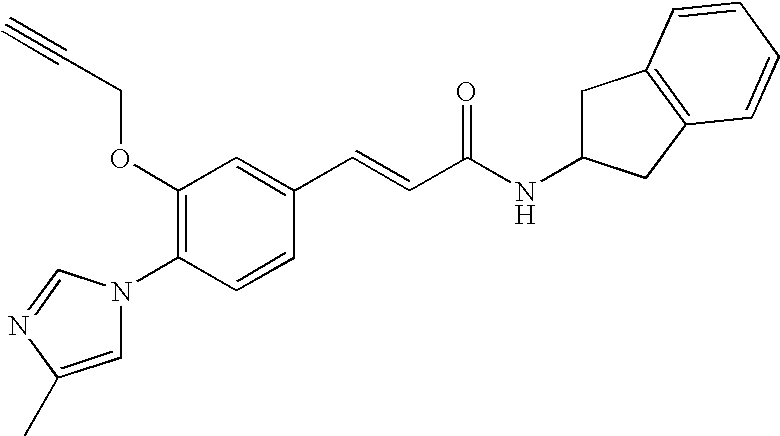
C1(OCC#C)=C(N2C=C(C)N=C2)C=CC(C=CC(NC2CC3=C(C2)C=CC=C3)=O)=C1
